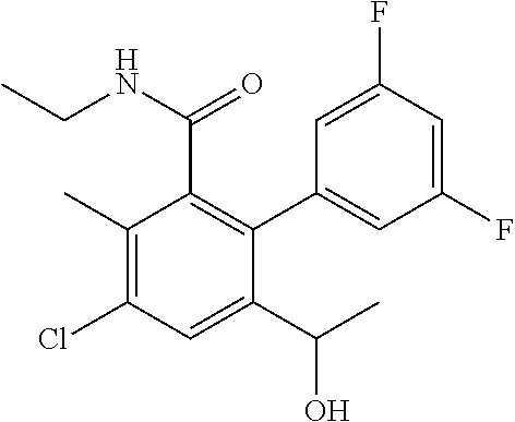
C1(C)=C(Cl)C=C(C(C)O)C(C2=CC(F)=CC(F)=C2)=C1C(=O)NCC
